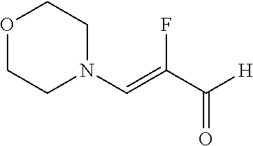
O1CCN(C=C(C([H])=O)F)CC1
